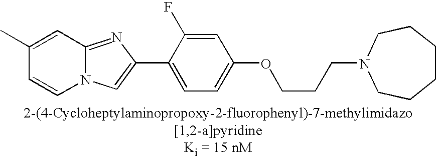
C1(C)=CC2=NC(C3=CC=C(OCCCN4CCCCCC4)C=C3F)=CN2C=C1
